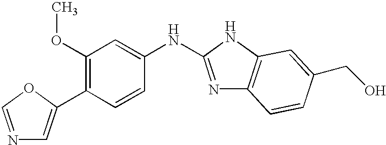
C1(C2=CN=CO2)=C(OC)C=C(NC2=NC3=C(N2)C=C(CO)C=C3)C=C1
